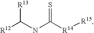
[R12]C([R13])NC([R14][R15])=S
